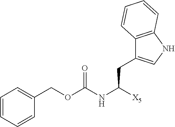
C1(COC(NC([X5])CC2=CNC3=C2C=CC=C3)=O)=CC=CC=C1
